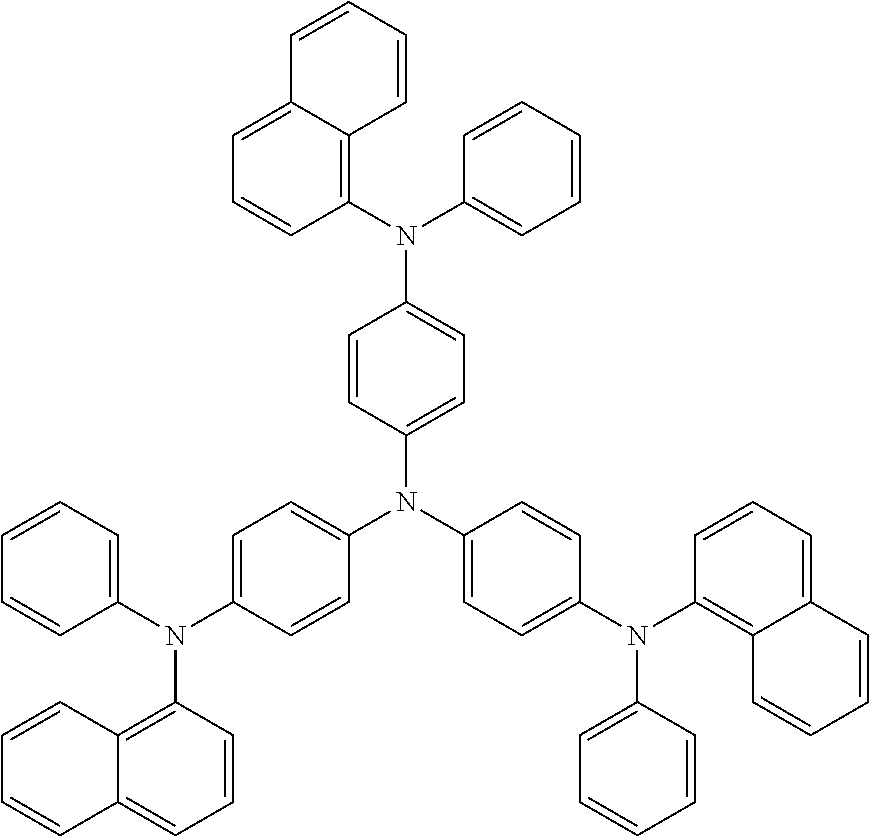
C1(N(C2=CC=C(N(C3=CC=C(N(C4=C5C(=CC=C4)C=CC=C5)C4=CC=CC=C4)C=C3)C3=CC=C(N(C4=C5C(=CC=C4)C=CC=C5)C4=CC=CC=C4)C=C3)C=C2)C2=C3C(=CC=C2)C=CC=C3)=CC=CC=C1
